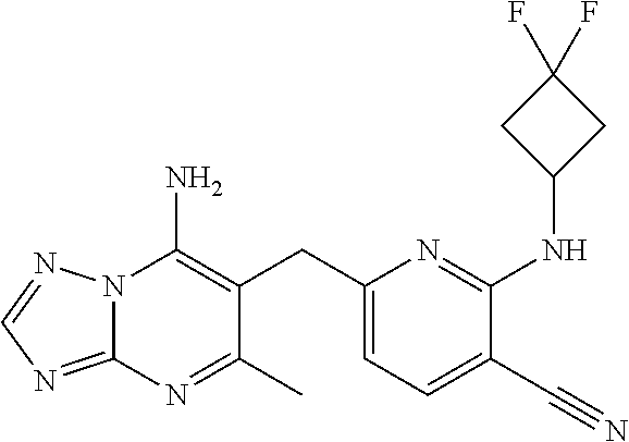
N12C(=NC=N1)N=C(C)C(CC1=CC=C(C#N)C(NC3CC(F)(F)C3)=N1)=C2N
